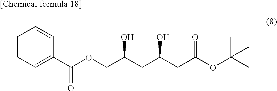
C1=CC=C(C(OCC(CC(CC(OC(C)(C)C)=O)O)O)=O)C=C1
